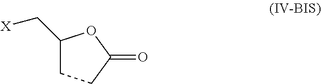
C1(C[X])CCC(=O)O1
